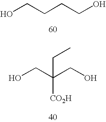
OCCCCO.OCC(CO)(CC)[CO2H]
